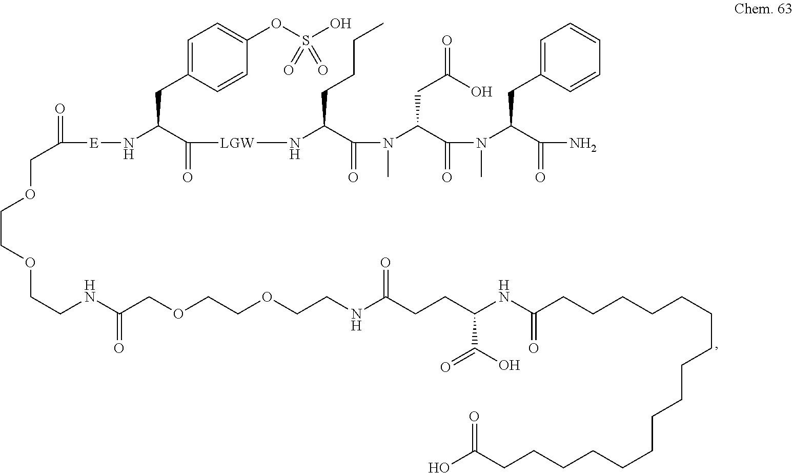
C1=C(CC(C(=O)[LGW]NC(C(=O)N(C)C(C(=O)N(C)C(C(=O)N)CC2=CC=CC=C2)CC(=O)O)CCCC)N[E]C(=O)COCCOCCNC(=O)COCCOCCNC(CCC(NC(=O)CCCCCCCCCCCCCCCCC(O)=O)C(O)=O)=O)C=CC(OS(O)(=O)=O)=C1
